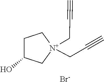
C(C[N+]1(CC#C)CCC(O)C1)#C.[Br-]
